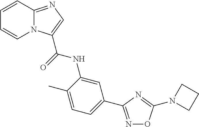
N1=C(C2=CC=C(C)C(NC(=O)C3=CN=C4N3C=CC=C4)=C2)N=C(N2CCC2)O1
